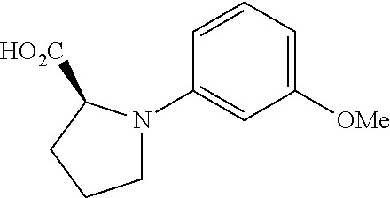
C1([OMe])=CC=CC(N2CCCC2[HO2C])=C1
